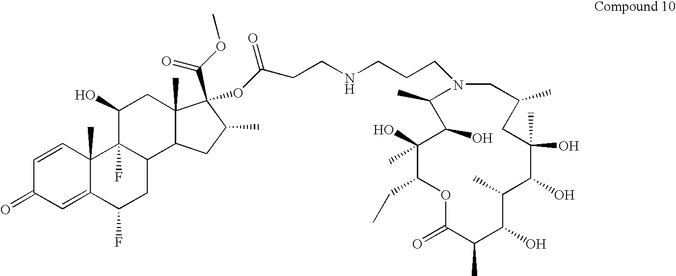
C1(O)(C)C(CC)OC(=O)C(C)C(O)C(C)C(O)C(O)(C)CC(C)CN(CCCNCCC(OC2(C(=O)OC)C3(C)C(C4CC(F)C5=CC(=O)C=CC5(C)C4(F)C(O)C3)CC2C)=O)C(C)C1O
